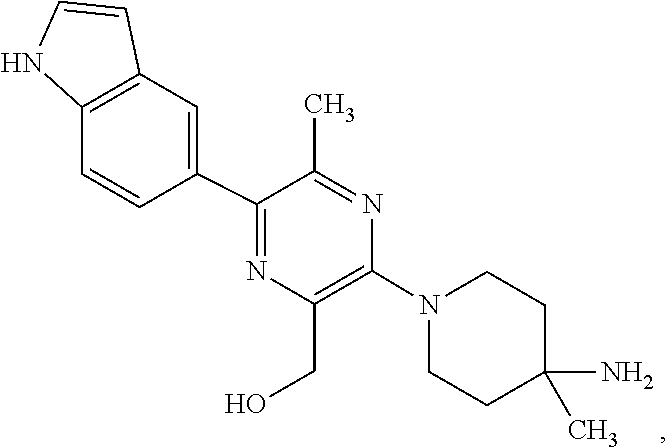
C1C(N)(C)CCN(C2=C(CO)N=C(C3=CC4=C(C=C3)NC=C4)C(C)=N2)C1
